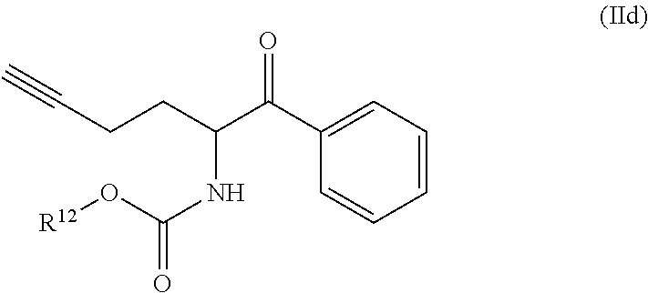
C1(C(=O)C(NC(O[R12])=O)CCC#C)=CC=CC=C1
